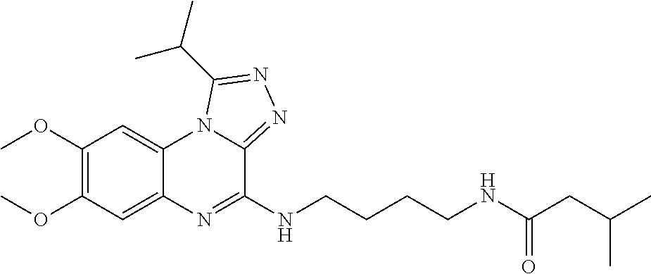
C1(OC)=C(OC)C=C2C(=C1)N1C(=NN=C1C(C)C)C(NCCCCNC(CC(C)C)=O)=N2
